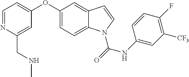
C(C1=CC(OC2=CC=C3C(=C2)C=CN3C(=O)NC2=CC([CF3])=C(F)C=C2)=CC=N1)NC
